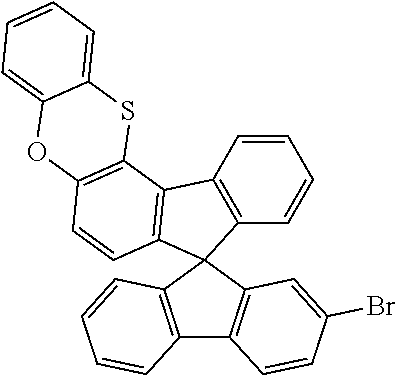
C12=C(C=CC=C1)C1(C3=C2C=CC(Br)=C3)C2=C(C=CC=C2)C2=C1C=CC1=C2SC2=CC=CC=C2O1
